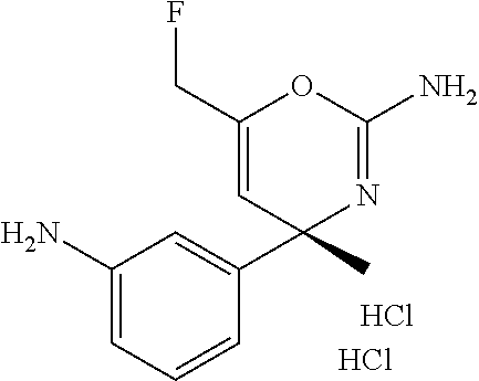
NC1=CC=CC(C2(C)N=C(N)OC(CF)=C2)=C1.Cl.Cl
